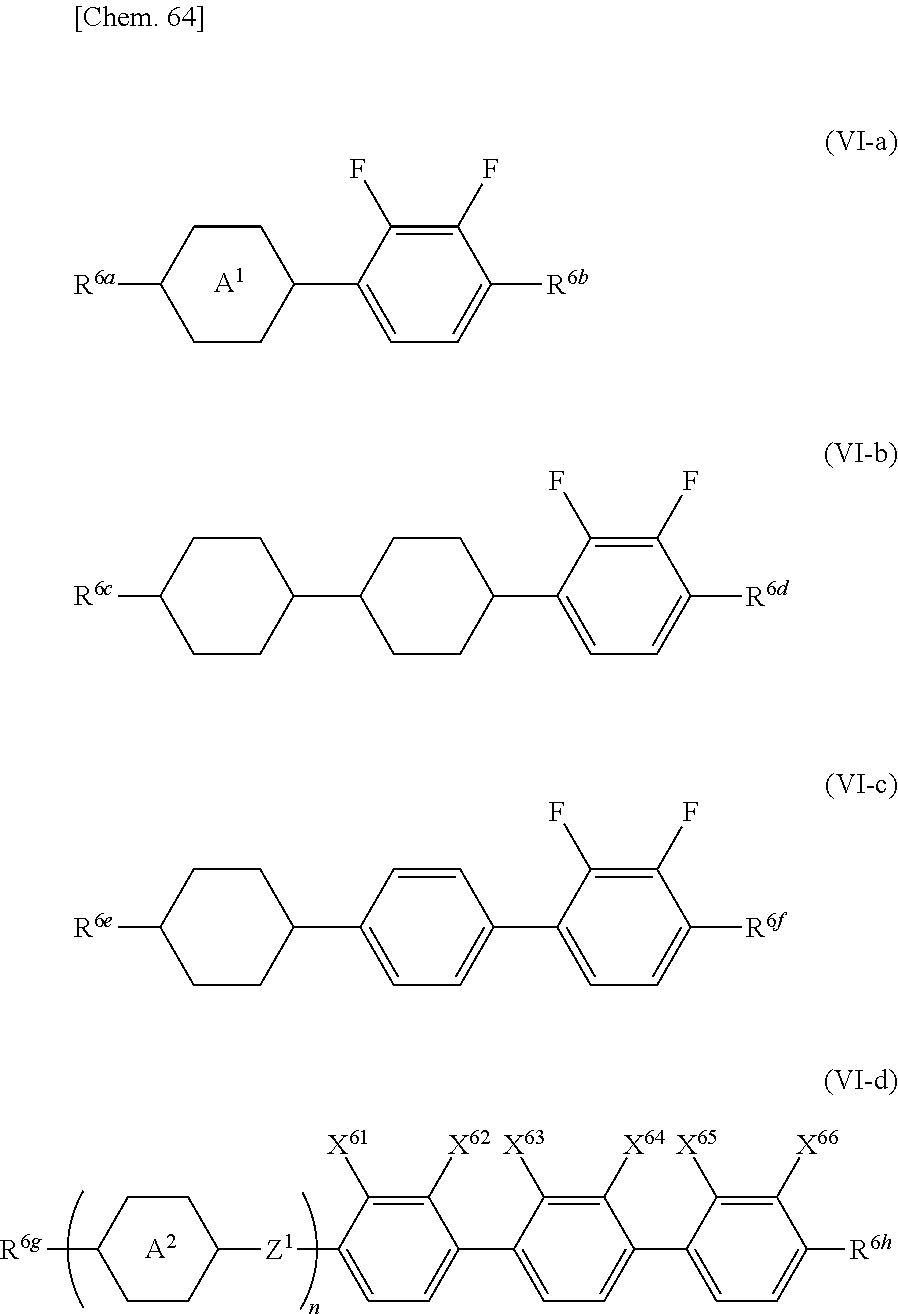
[R6a]C1CCC(C2=CC=C([R6b])C(F)=C2F)CC1.[A1].C1([X62])=C([X61])C([Z1]C2CCC([R6g])CC2)=CC=C1C1=CC=C(C2=CC=C([R6h])C([X66])=C2[X65])C([X64])=C1[X63].[A2].C1CC([R6c])CCC1C1CCC(C2=CC=C([R6d])C(F)=C2F)CC1.C1CC([R6e])CCC1C1=CC=C(C2=CC=C([R6f])C(F)=C2F)C=C1
